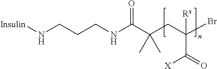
N(CCCNC(C(CC(Br)([Rx])C(=O)[X])(C)C)=O)[Insulin]
